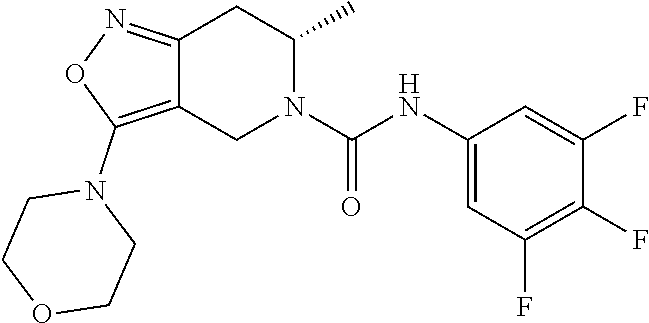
C12=NOC(N3CCOCC3)=C1CN(C(NC1=CC(F)=C(F)C(F)=C1)=O)C(C)C2
